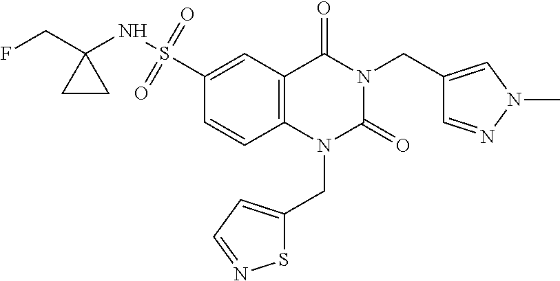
FCC1(NS(=O)(=O)C2=CC3=C(C=C2)N(CC2=CC=NS2)C(=O)N(CC2=CN(C)N=C2)C3=O)CC1
